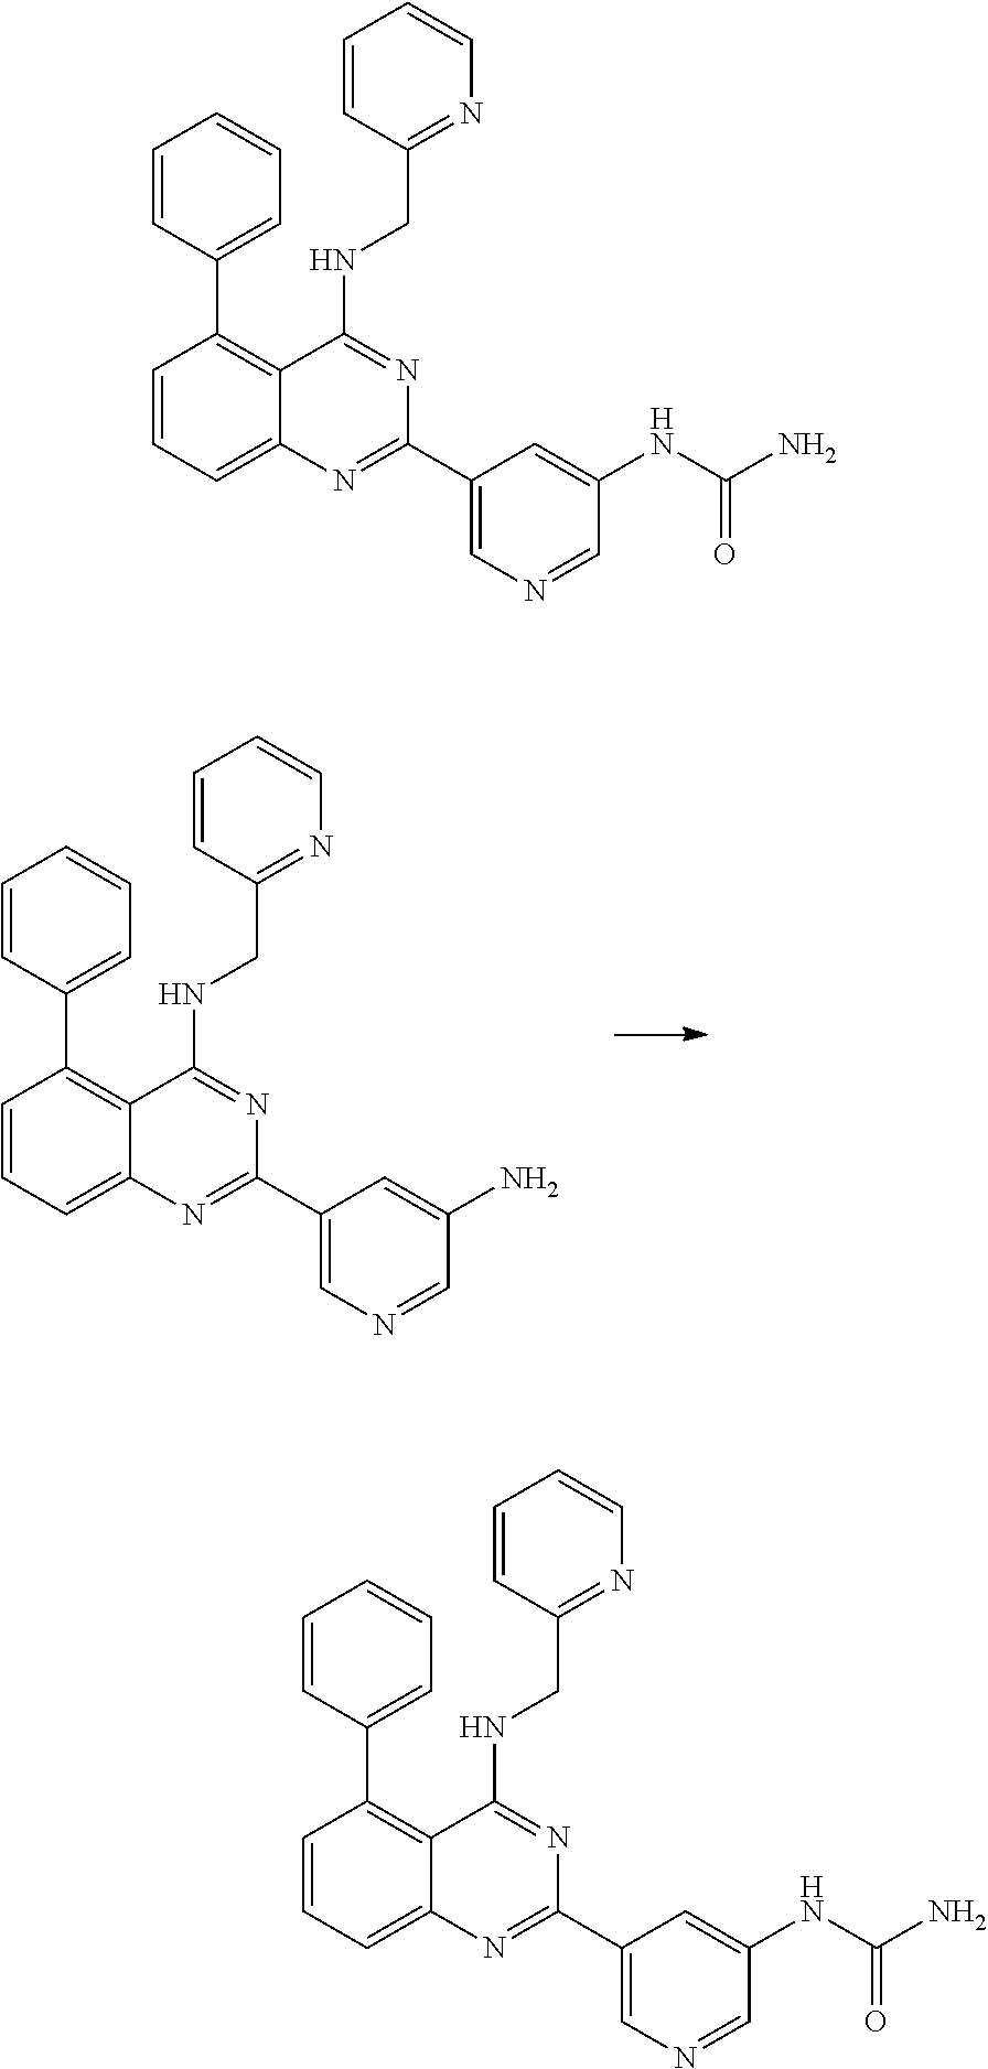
C1=CC=C2C(=C1C1=CC=CC=C1)C(NCC1=NC=CC=C1)=NC(C1=CN=CC(N)=C1)=N2.C1=CC=C2C(=C1C1=CC=CC=C1)C(NCC1=NC=CC=C1)=NC(C1=CN=CC(NC(N)=O)=C1)=N2.C1=CC=C2C(=C1C1=CC=CC=C1)C(NCC1=NC=CC=C1)=NC(C1=CN=CC(NC(N)=O)=C1)=N2
